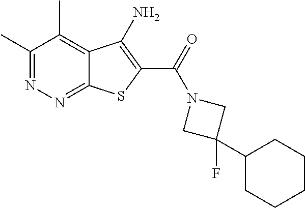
C1(C)=NN=C2C(=C1C)C(N)=C(C(=O)N1CC(C3CCCCC3)(F)C1)S2
